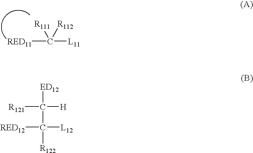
[RED11]C([L11])([R111])[R112].[R121]C([H])([ED12])C([RED12])([L12])[R122]
